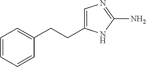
C1(CCC2=CC=CC=C2)=CN=C(N)N1
